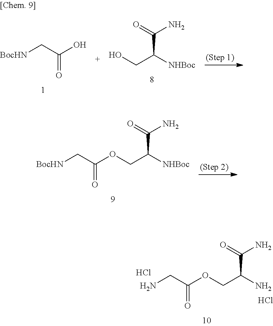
[BocHN]CC(OCC([NHBoc])C(=O)N)=O.NCC(OCC(N)C(=O)N)=O.Cl.Cl.C(C([NHBoc])C(N)=O)O.[BocHN]CC(O)=O
